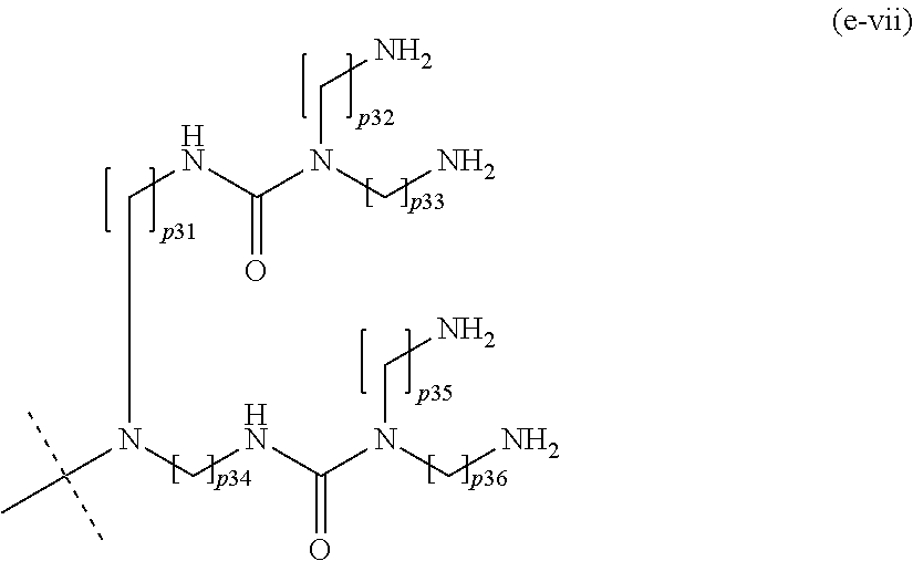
N(CN)(C(NCN(C(C)(C)C)CNC(N(CN)CN)=O)=O)CN
